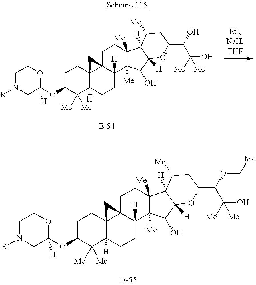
C1N([R])CC(OC2C([Me])([Me])C3([H])C4(CC2)C2(C([H])(CC3)C3([Me])C([Me])(CC2)C2([H])C([H])(C3O)OC(C(O)C(O)([Me])[Me])CC2[Me])C4)([H])OC1.C1N([R])CC(OC2C([Me])([Me])C3([H])C4(CC2)C2(C([H])(CC3)C3([Me])C([Me])(CC2)C2([H])C([H])(C3O)OC(C(OC[Me])C(O)([Me])[Me])CC2[Me])C4)([H])OC1
